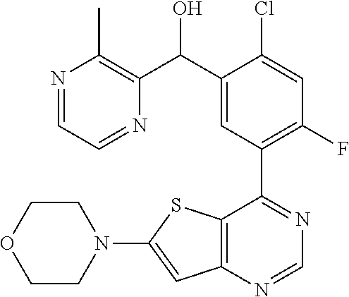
C12=C(C(C3=C(F)C=C(Cl)C(C(C4=C(C)N=CC=N4)O)=C3)=NC=N1)SC(N1CCOCC1)=C2
